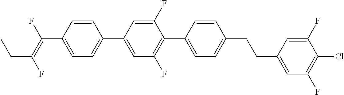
C1=CC(C(=C(F)CC)F)=CC=C1C1=CC(F)=C(C2=CC=C(CCC3=CC(F)=C(Cl)C(F)=C3)C=C2)C(F)=C1
